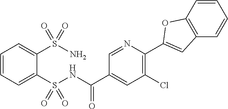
C1=CC=C(S(NC(C2=CC(Cl)=C(C3=CC4=C(C=CC=C4)O3)N=C2)=O)(=O)=O)C(S(N)(=O)=O)=C1
